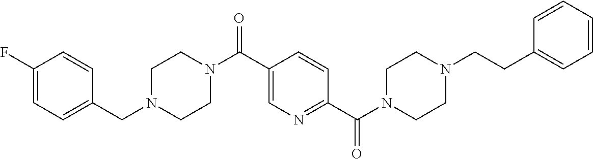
C1(CN2CCN(C(C3=CN=C(C(N4CCN(CCC5=CC=CC=C5)CC4)=O)C=C3)=O)CC2)=CC=C(F)C=C1
